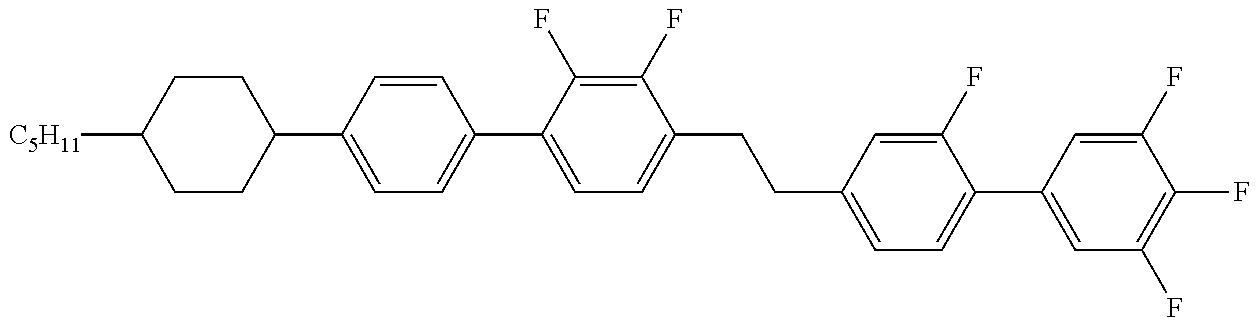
C1CC(C2=CC=C(C3=CC=C(CCC4=CC=C(C5=CC(F)=C(F)C(F)=C5)C(F)=C4)C(F)=C3F)C=C2)CCC1[C5H11]
